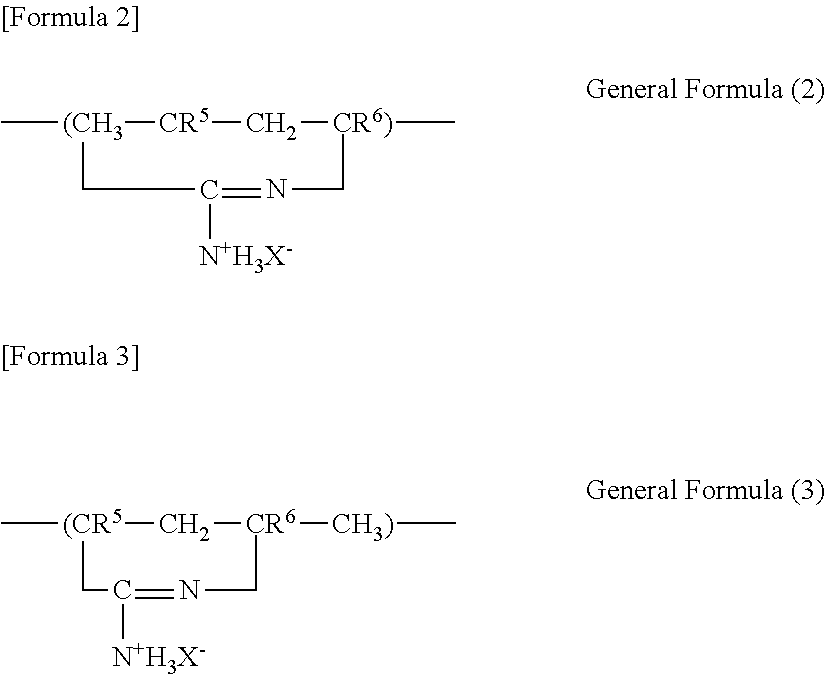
C[(CH3]1[CR5]C[CR6)](C)CN=C([N+H3X-])C1.C[(CR5]1C[CR6]([CH3)]C)CN=C([N+H3X-])C1
